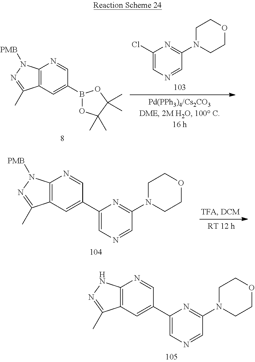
C12=C(C=C(B3OC(C)(C)C(C)(C)O3)C=N1)C(C)=NN2[PMB].C1(Cl)=CN=CC(N2CCOCC2)=N1.C12=C(C=C(C3=CN=CC(N4CCOCC4)=N3)C=N1)C(C)=NN2[PMB].C12=C(C=C(C3=CN=CC(N4CCOCC4)=N3)C=N1)C(C)=NN2
